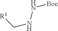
[R1]CNN[Boc]
